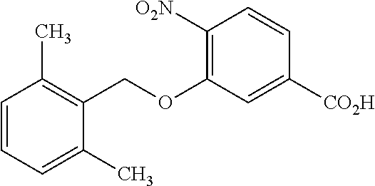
C1=CC(C)=C(COC2=C([O2N])C=CC([CO2H])=C2)C(C)=C1
